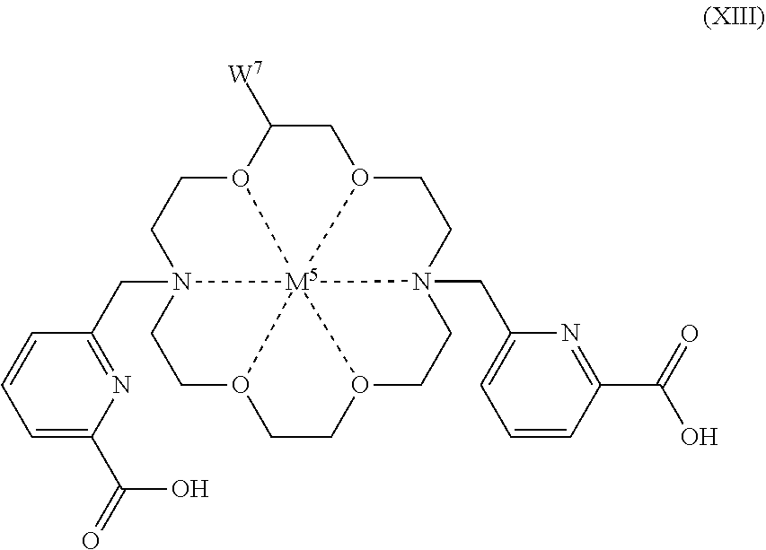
C1([W7])O2CCN3(CC4=NC(C(=O)O)=CC=C4)CCO4CCO5CCN6(CC7=CC=CC(C(O)=O)=N7)CCO(C1)[M5]26534
